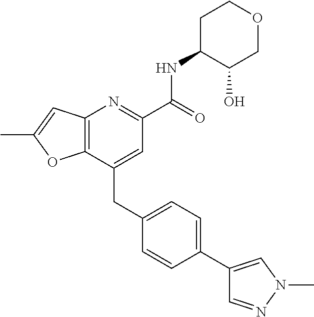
C12=C(C=C(C)O1)N=C(C(NC1C(O)COCC1)=O)C=C2CC1=CC=C(C2=CN(C)N=C2)C=C1
